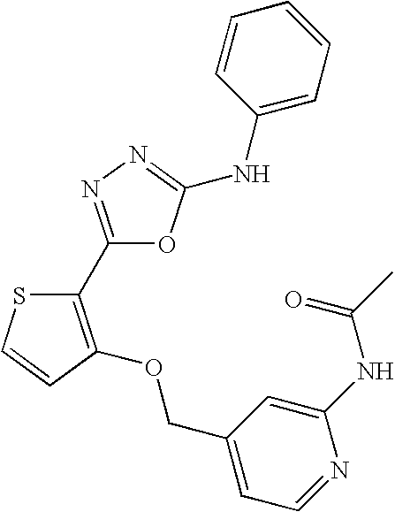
C1(C2=NN=C(NC3=CC=CC=C3)O2)=C(OCC2=CC=NC(NC(C)=O)=C2)C=CS1
